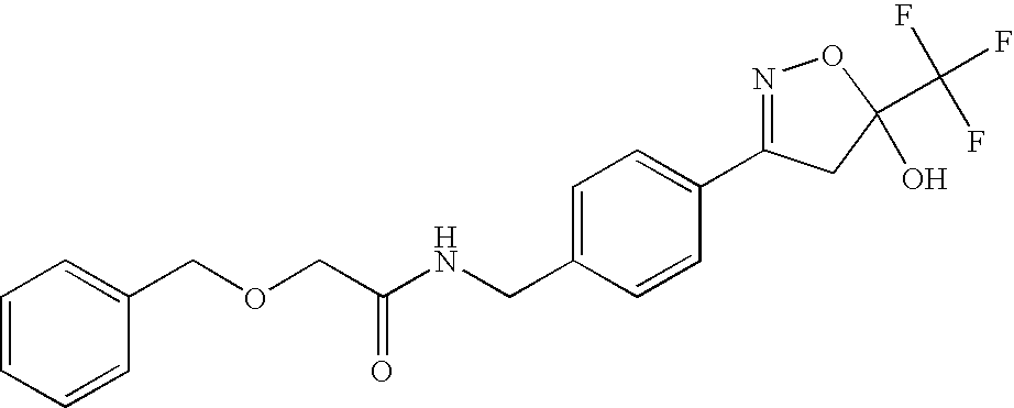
O(CC(NCC1=CC=C(C2=NOC(C(F)(F)F)(O)C2)C=C1)=O)CC1=CC=CC=C1
